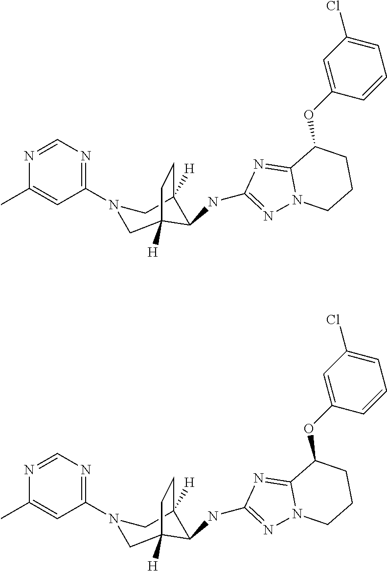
C1=NC(C)=CC(N2CC3([H])C(NC4=NN5C(=N4)C(OC4=CC(Cl)=CC=C4)CCC5)C([H])(C2)CC3)=N1.C1=NC(C)=CC(N2CC3([H])C(NC4=NN5C(=N4)C(OC4=CC(Cl)=CC=C4)CCC5)C([H])(C2)CC3)=N1
